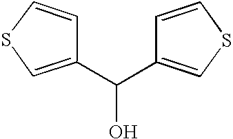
C1=CSC=C1C(O)C1=CSC=C1
